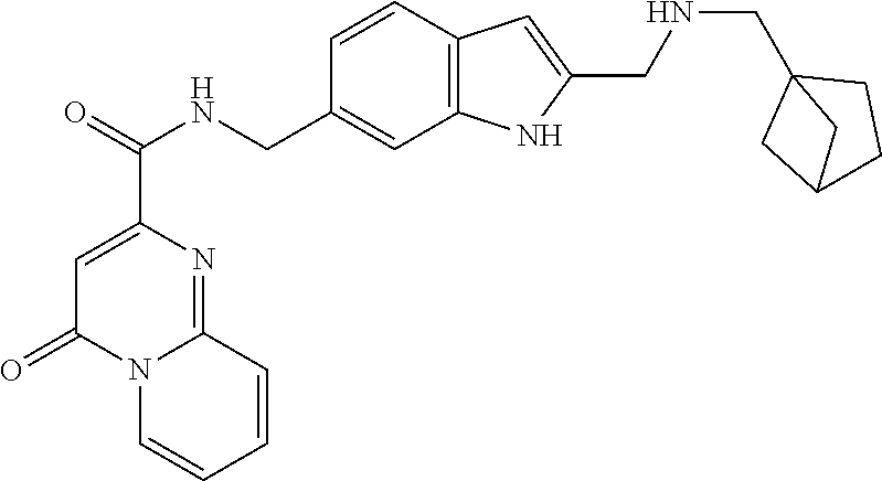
C1=C(C(=O)NCC2=CC3=C(C=C2)C=C(CNCC24CC(CC2)C4)N3)N=C2N(C1=O)C=CC=C2
